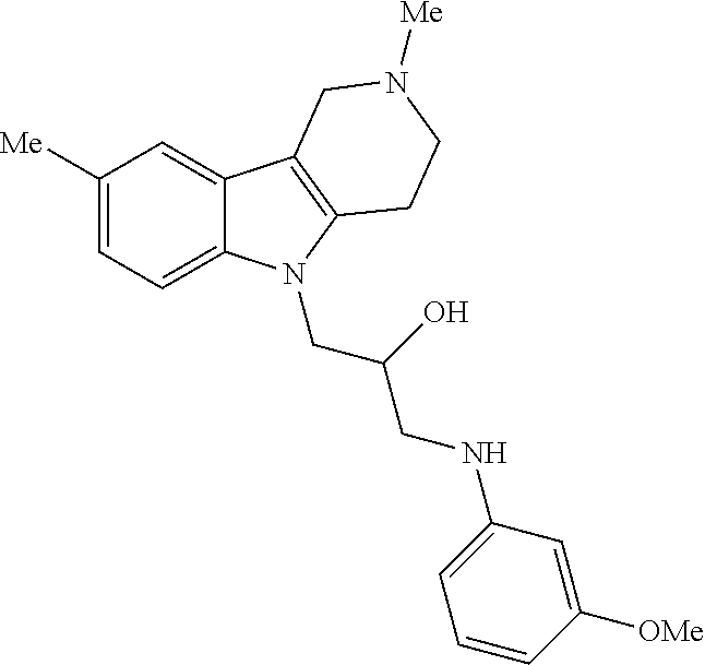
C1([Me])=CC=C2C(=C1)C1=C(N2CC(O)CNC2=CC=CC([OMe])=C2)CCN([Me])C1
